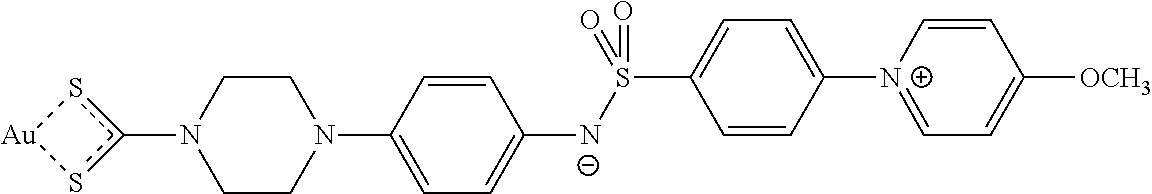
N1(c2s[Au]s2)CCN(C2=CC=C([N-]S(C3=CC=C([N+]4=CC=C([OCH3])C=C4)C=C3)(=O)=O)C=C2)CC1
